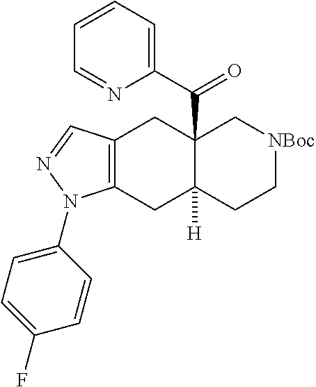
C12=C(CC3([H])C(C(C4=CC=CC=N4)=O)(C1)C[NBoc]CC3)N(C1=CC=C(F)C=C1)N=C2
